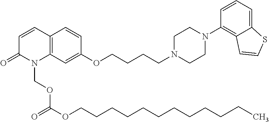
C12=C(C=C(OCCCCN3CCN(C4=C5C(=CC=C4)SC=C5)CC3)C=C1)N(COC(OCCCCCCCCCCCC)=O)C(=O)C=C2
